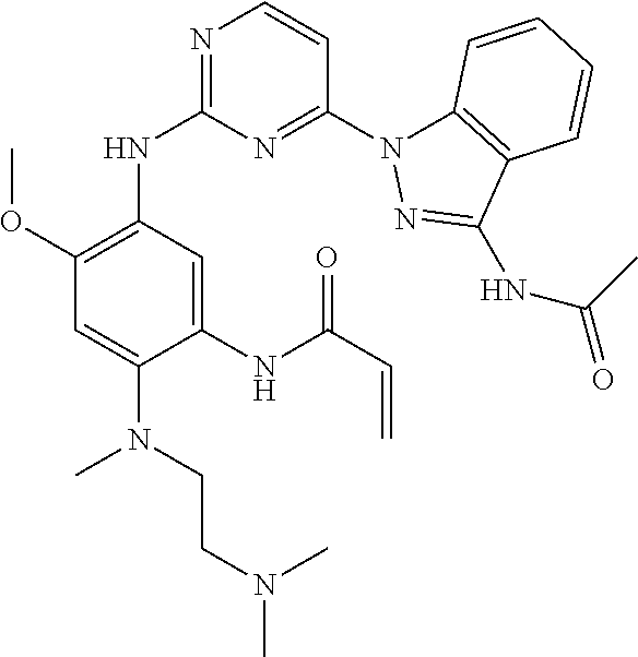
C1(NC2=NC=CC(N3C4=C(C(NC(=O)C)=N3)C=CC=C4)=N2)=C(OC)C=C(N(CCN(C)C)C)C(NC(C=C)=O)=C1
